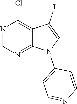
N1=C2C(=C(Cl)N=C1)C(I)=CN2C1=CC=NC=C1
